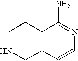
C12=C(C=CN=C1N)CNCC2
